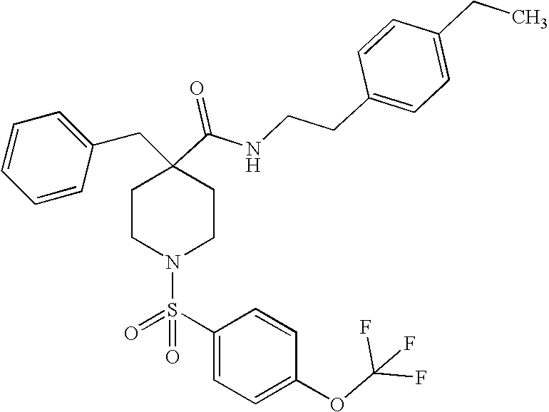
C1=CC=CC(CC2(C(=O)NCCC3=CC=C(CC)C=C3)CCN(S(C3=CC=C(OC(F)(F)F)C=C3)(=O)=O)CC2)=C1
